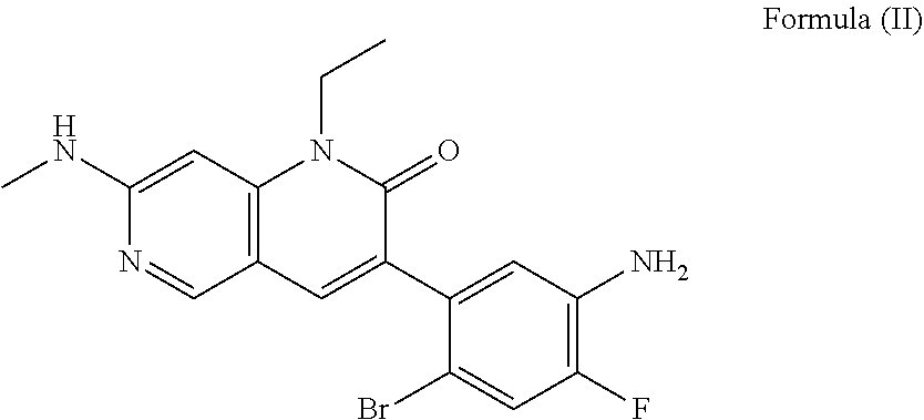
C1(NC)=CC2=C(C=N1)C=C(C1=CC(N)=C(F)C=C1Br)C(=O)N2CC
